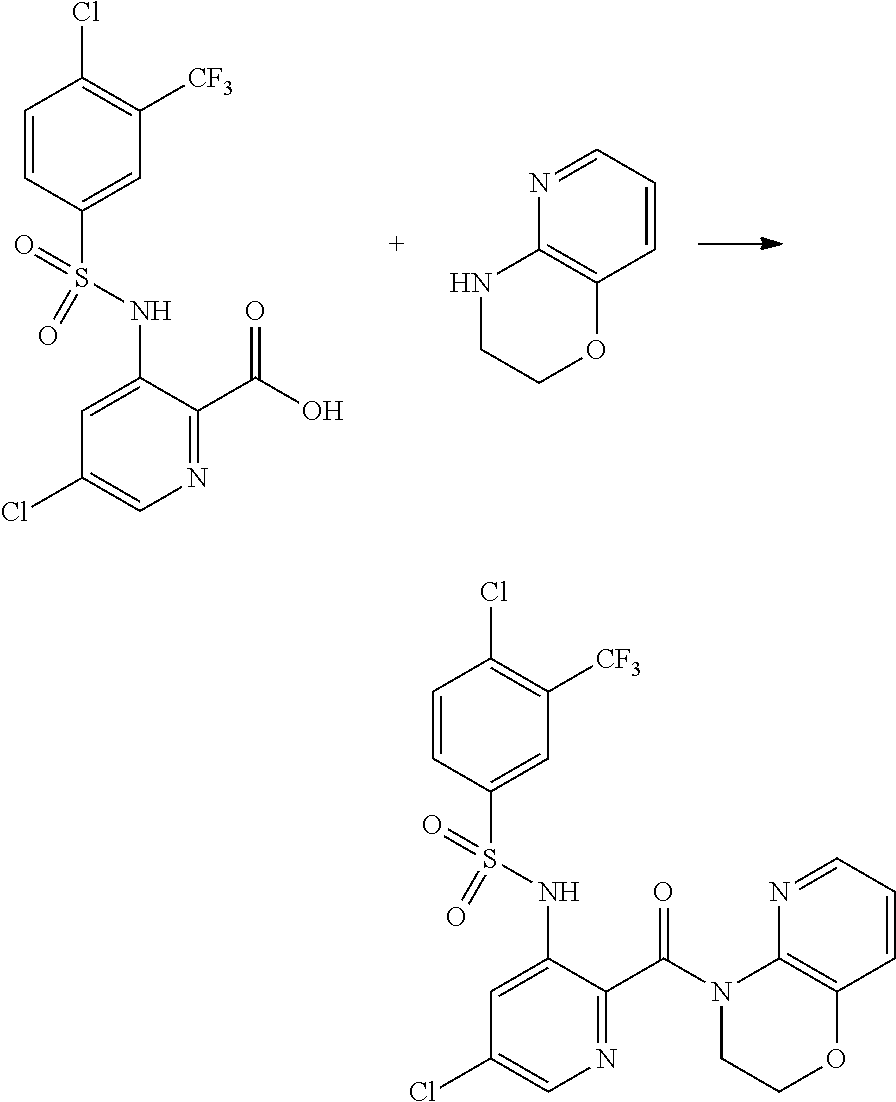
C1=CC(S(=O)(=O)NC2=CC(Cl)=CN=C2C(O)=O)=CC([CF3])=C1Cl.N1=CC=CC2=C1NCCO2.C1=CC(S(=O)(=O)NC2=CC(Cl)=CN=C2C(N2C3=C(C=CC=N3)OCC2)=O)=CC([CF3])=C1Cl
